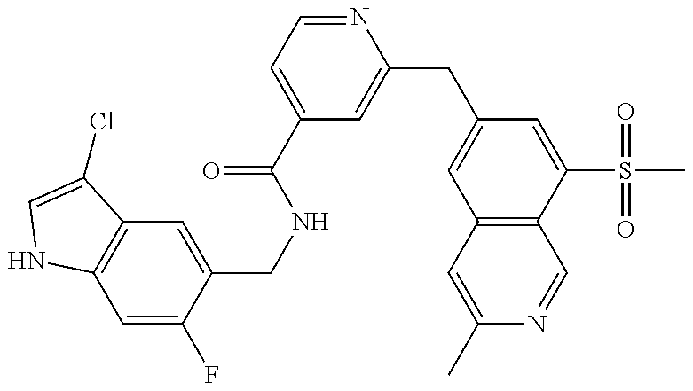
C12=C(C=C(CNC(=O)C3=CC=NC(CC4=CC5=C(C(S(C)(=O)=O)=C4)C=NC(C)=C5)=C3)C(F)=C1)C(Cl)=CN2
